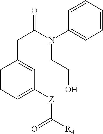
C1=CC=C([Z]C([R4])=O)C=C1CC(N(C1=CC=CC=C1)CCO)=O
